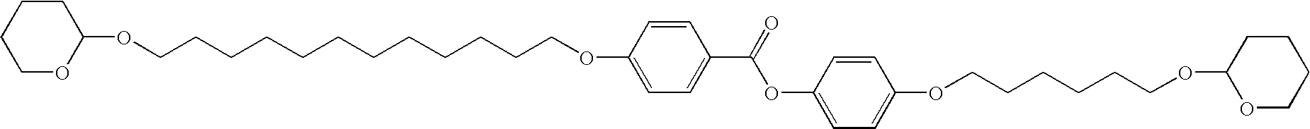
O(CCCCCCCCCCCCOC1=CC=C(C(=O)OC2=CC=C(OCCCCCCOC3OCCCC3)C=C2)C=C1)C1CCCCO1
